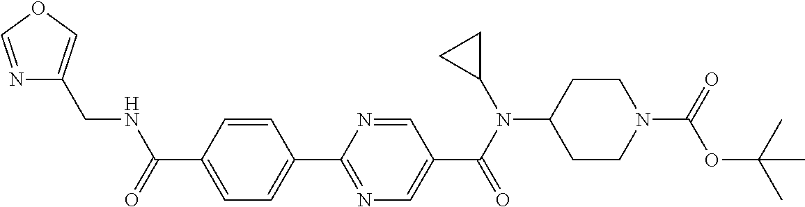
C1(C(=O)NCC2=COC=N2)=CC=C(C2=NC=C(C(N(C3CC3)C3CCN(C(=O)OC(C)(C)C)CC3)=O)C=N2)C=C1
